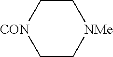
C1C[CON]CC[NMe]1
